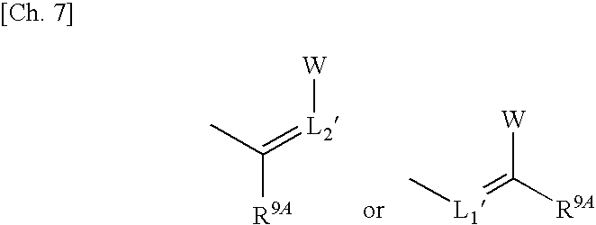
C(=[L2][W])(C)[R9A].C[L1]=C([W])[R9A]
